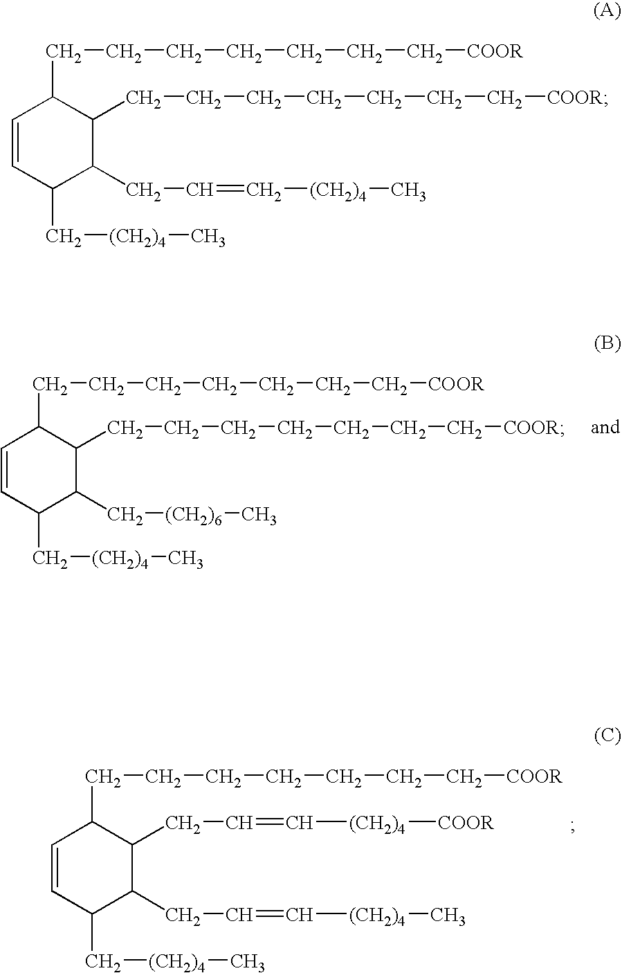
C1=CC(C[(CH2)4]C)C(CC=C[(CH2)4]C)C(CC=C[(CH2)4][COOR])C1CCCCCCC[COOR].C1=CC(C[(CH2)4]C)C(C[(CH2)6]C)C(CCCCCCC[COOR])C1CCCCCCC[COOR].C1=CC(C[(CH2)4]C)C(CC=C[(CH2)4]C)C(CCCCCCC[COOR])C1CCCCCCC[COOR]
